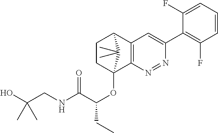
C1CC2(OC(C(NCC(O)(C)C)=O)CC)C3=C(C1C2(C)C)C=C(C1=C(F)C=CC=C1F)N=N3
